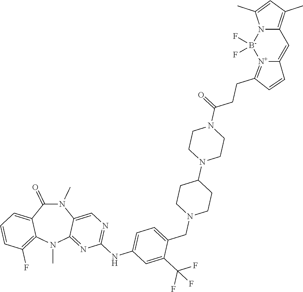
N1(C)C(=O)C2=CC=CC(F)=C2N(C)C2=NC(NC3=CC=C(CN4CCC(N5CCN(C(=O)CCC6=[N+]7C(=CC8=C(C)C=C(C)N8[B-]7(F)F)C=C6)CC5)CC4)C(C(F)(F)F)=C3)=NC=C12
